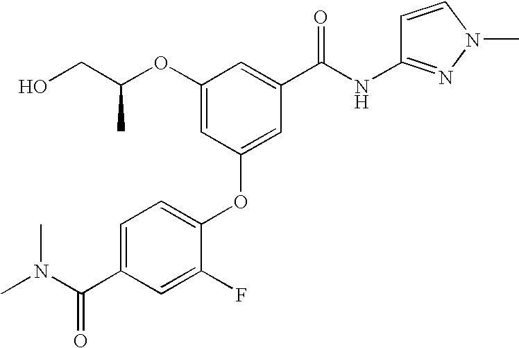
O(C1=CC(OC2=CC=C(C(N(C)C)=O)C=C2F)=CC(C(NC2=NN(C)C=C2)=O)=C1)C(CO)C
